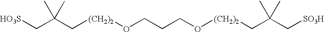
C([(CH2)2]OCCCO[(CH2)2]CC(C[SO3H])(C)C)C(C[HO3S])(C)C
